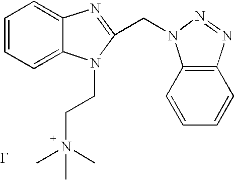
C1=CC=C2C(=C1)N=C(CN1C3=C(C=CC=C3)N=N1)N2CCN(C)(C)C
